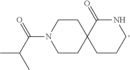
C1CN(C(C(C)C)=O)CCC12CCCNC2=O
